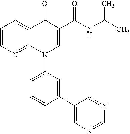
C1=CN=C2C(=C1)C(=O)C(C(NC(C)C)=O)=CN2C1=CC=CC(C2=CN=CN=C2)=C1
